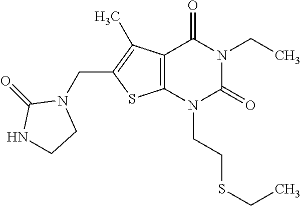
C12=C(N(CCSCC)C(=O)N(CC)C1=O)SC(CN1C(=O)NCC1)=C2C
